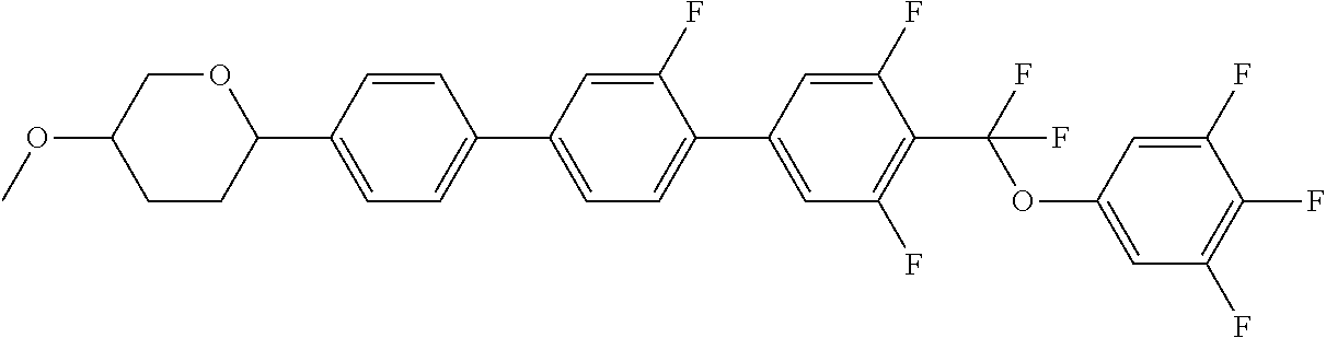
COC1CCC(C2=CC=C(C3=CC=C(C4=CC(F)=C(C(F)(OC5=CC(F)=C(F)C(F)=C5)F)C(F)=C4)C(F)=C3)C=C2)OC1
